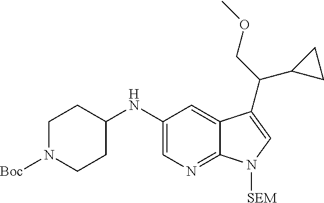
C1=C(NC2CCN([Boc])CC2)C=C2C(=N1)N([SEM])C=C2C(COC)C1CC1
